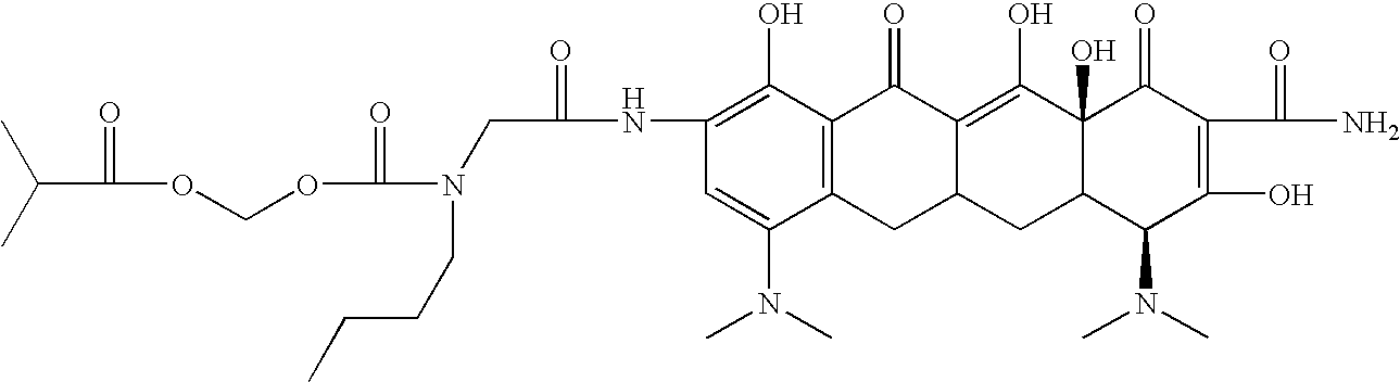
C(C(=O)OCOC(=O)N(CC(=O)NC1=C(O)C2=C(C(N(C)C)=C1)CC1C(=C(O)C3(O)C(C1)C(N(C)C)C(O)=C(C(=O)N)C3=O)C2=O)CCCC)(C)C
